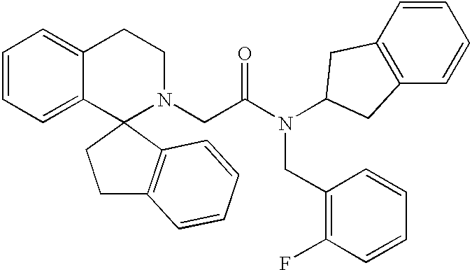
C1=CC=C2C(=C1)CCN(CC(N(C1CC3=C(C=CC=C3)C1)CC1=C(F)C=CC=C1)=O)C21CCC2=C1C=CC=C2
